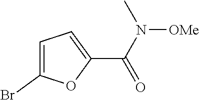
C1(C(=O)N([OMe])C)=CC=C(Br)O1
